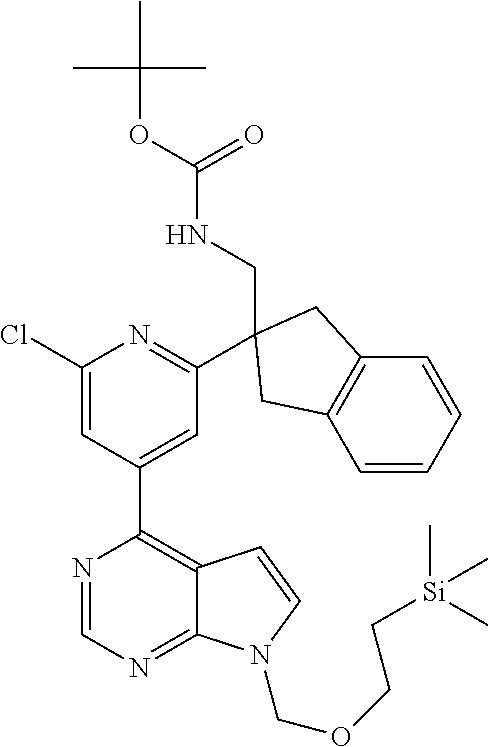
C1(Cl)=CC(C2=C3C(=NC=N2)N(COCC[Si](C)(C)C)C=C3)=CC(C2(CNC(OC(C)(C)C)=O)CC3=C(C=CC=C3)C2)=N1
